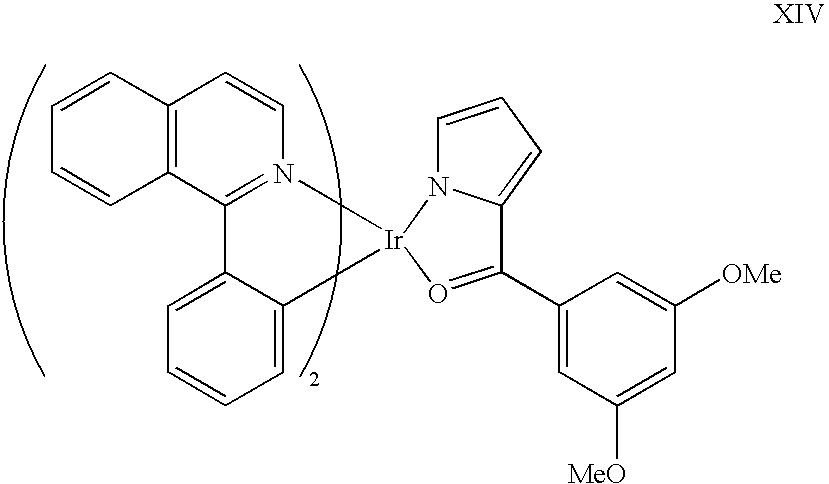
C12=C(C3=N(C=C1)[Ir]1(N4C=CC=C4C(C4=CC([MeO])=CC([OMe])=C4)=O1)C1=CC=CC=C31)C=CC=C2
